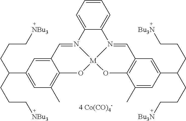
C12=CC=CC=C1N1=CC3=C(O[M]14OC1=C(C)C=C(C(CCC[NBu3])CCC[NBu3])C=C1C=N24)C(C)=CC(C(CCC[Bu3N])CCC[Bu3N])=C3.[4 Co(CO)4-]
